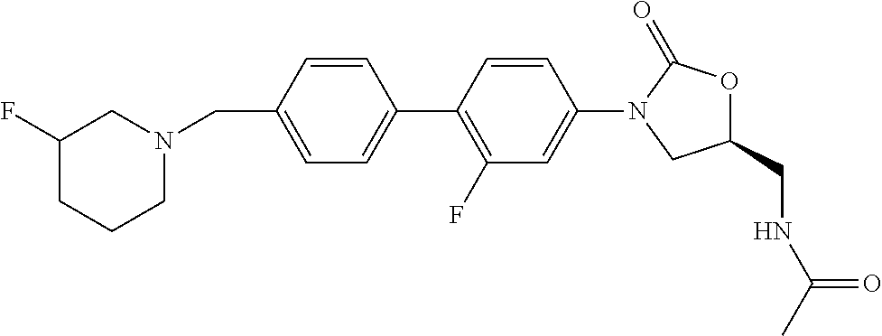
C(C1=CC=C(C2=C(F)C=C(N3CC(CNC(=O)C)OC3=O)C=C2)C=C1)N1CCCC(F)C1
